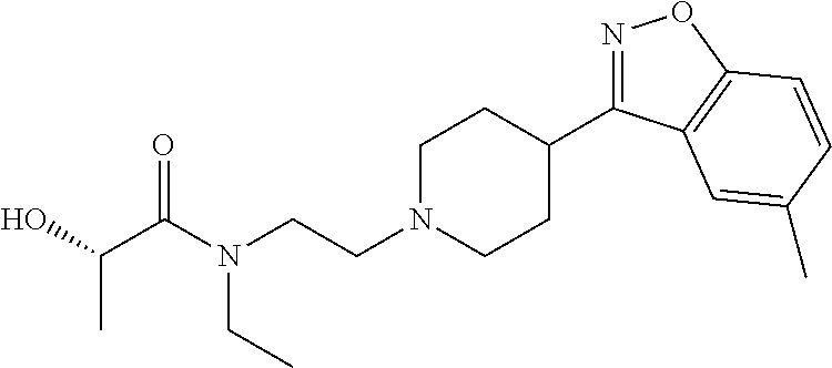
N1=C(C2CCN(CCN(C(C(O)C)=O)CC)CC2)C2=C(O1)C=CC(C)=C2
